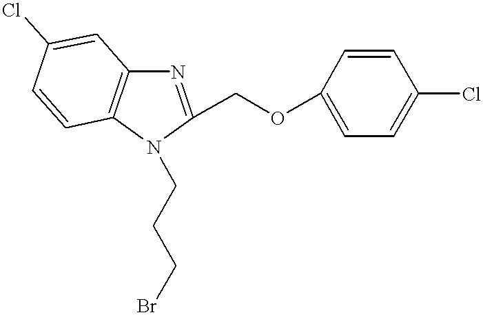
N1(CCCBr)C(COC2=CC=C(Cl)C=C2)=NC2=C1C=CC(Cl)=C2
